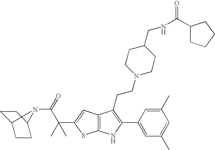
C12=C(C=C(C(C(=O)N3C4CCC3CC4)(C)C)S1)C(CCN1CCC(CNC(=O)C3CCCC3)CC1)=C(C1=CC(C)=CC(C)=C1)N2
